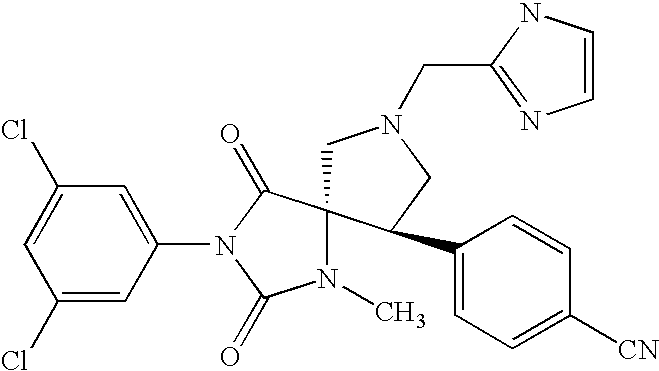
C1=C(Cl)C=C(N2C(=O)C3(N(C)C2=O)CN(CC2=NC=CN2)CC3C2=CC=C([CN])C=C2)C=C1Cl
